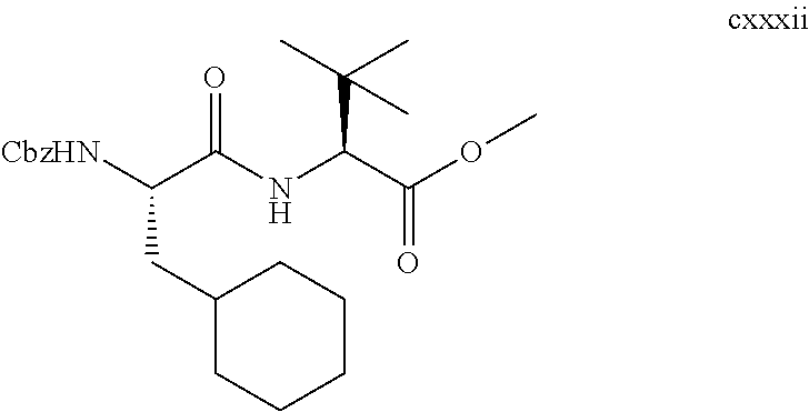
[CbzHN]C(C(NC(C(OC)=O)C(C)(C)C)=O)CC1CCCCC1
